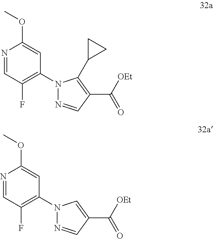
N1=CC(F)=C(N2N=CC(C([OEt])=O)=C2C2CC2)C=C1OC.N1=CC(F)=C(N2N=CC(C([OEt])=O)=C2)C=C1OC
